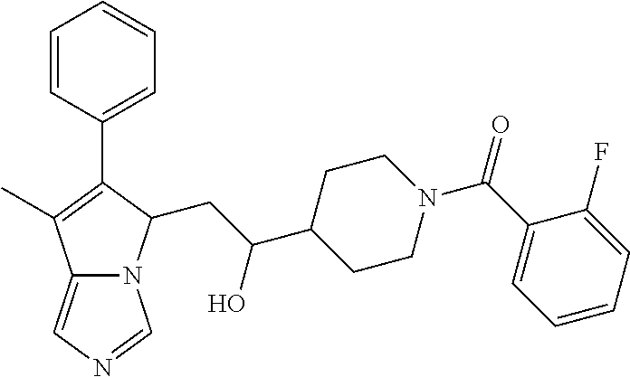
C12=CN=CN1C(CC(C1CCN(C(C3=CC=CC=C3F)=O)CC1)O)C(C1=CC=CC=C1)=C2C
